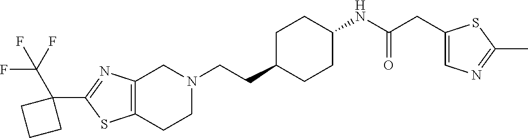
C12=C(CCN(CCC3CCC(NC(CC4=CN=C(C)S4)=O)CC3)C1)SC(C1(C(F)(F)F)CCC1)=N2
